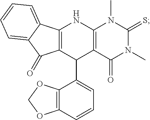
C12=C(C(C3=CC=CC4=C3OCO4)C3=C(N1)N(C)C(=S)N(C)C3=O)C(=O)C1=CC=CC=C21
